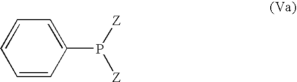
C1=CC(P([Z])[Z])=CC=C1
